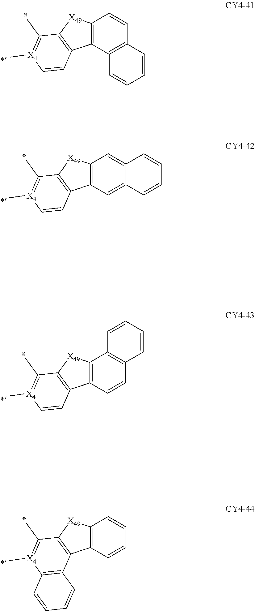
[X4]1(C)=C(C)C2=C(C=C1)C1=C([X49]2)C=CC2=C1C=CC=C2.[X4]1(C)=C(C)C2=C(C=C1)C1=C([X49]2)C=C2C(=C1)C=CC=C2.[X4]1(C)=C(C)C2=C(C=C1)C1=C([X49]2)C2=C(C=C1)C=CC=C2.[X4]1(C)=C(C)C2=C(C3=C1C=CC=C3)C1=C([X49]2)C=CC=C1
